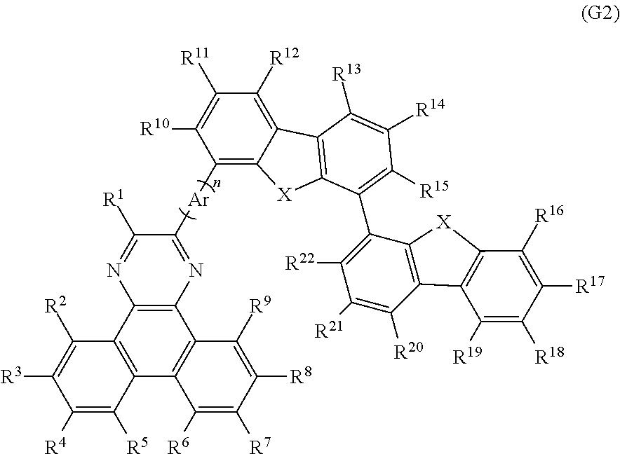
C1([Ar]C2=NC3=C(N=C2[R1])C2=C(C4=C3C([R9])=C([R8])C([R7])=C4[R6])C([R5])=C([R4])C([R3])=C2[R2])=C2C(=C([R12])C([R11])=C1[R10])C1=C([X]2)C(C2=C([R22])C([R21])=C([R20])C3=C2[X]C2=C3C([R19])=C([R18])C([R17])=C2[R16])=C([R15])C([R14])=C1[R13]
